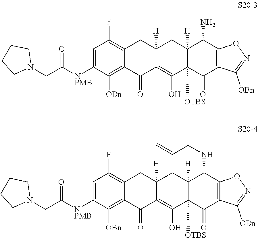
C1=C([NPMB]C(CN2CCCC2)=O)C([OBn])=C2C(=C1F)CC1([H])C(=C(O)C3([OTBS])C([H])(C1)C(N)C1=C(C3=O)C([OBn])=NO1)C2=O.C1=C([NPMB]C(CN2CCCC2)=O)C([OBn])=C2C(=C1F)CC1([H])C(=C(O)C3([OTBS])C([H])(C1)C(NCC=C)C1=C(C3=O)C([OBn])=NO1)C2=O
